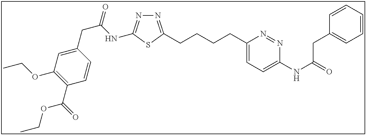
N1=C(CCCCC2=CC=C(NC(=O)CC3=CC=CC=C3)N=N2)SC(NC(CC2=CC(OCC)=C(C(=O)OCC)C=C2)=O)=N1
